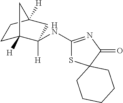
C1C2([H])C([H])(NC3=NC(=O)C4(S3)CCCCC4)CC([H])(C1)C2
